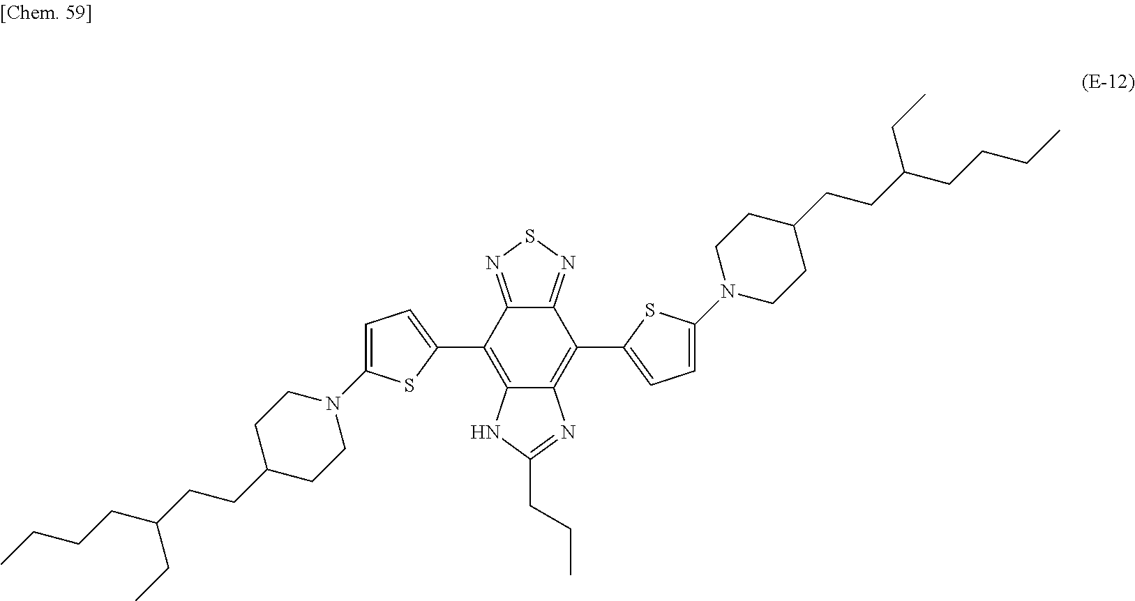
C12=NSN=C1C(C1=CC=C(N3CCC(CCC(CCCC)CC)CC3)S1)=C1C(=C2C2=CC=C(N3CCC(CCC(CCCC)CC)CC3)S2)N=C(CCC)N1
